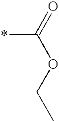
CCOC(=O)*
